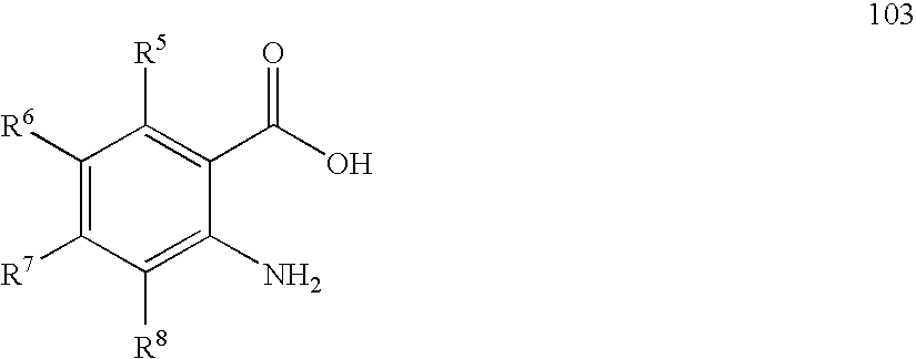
C1([R6])=C([R7])C([R8])=C(N)C(C(O)=O)=C1[R5]
